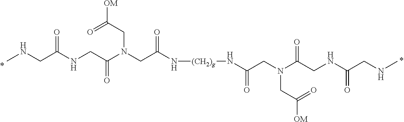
C(CN(C(=O)CNC(CNC)=O)CC([OM])=O)(=O)N[(CH2)g]NC(=O)CN(CC([OM])=O)C(CNC(=O)CNC)=O
